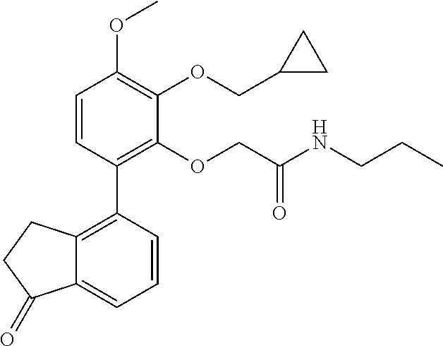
C1=CC(C2=C3C(=CC=C2)C(=O)CC3)=C(OCC(NCCC)=O)C(OCC2CC2)=C1OC
